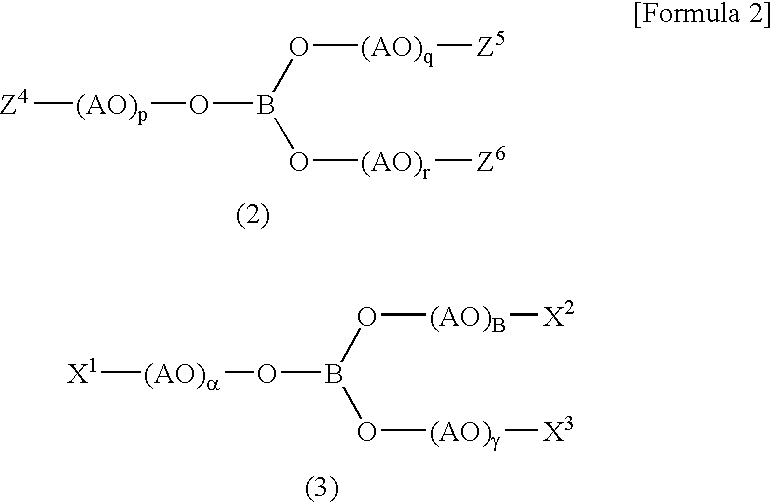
[Z4][(AO)p]OB(O[(AO)r][Z6])O[(AO)q][Z5].[X1][(AO)a]OB(O[(AO)g][X3])O[(AO)B][X2]
